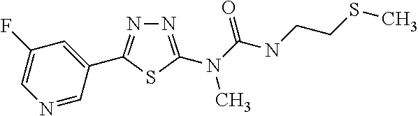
N1=C(N(C(NCCSC)=O)C)SC(C2=CC(F)=CN=C2)=N1
